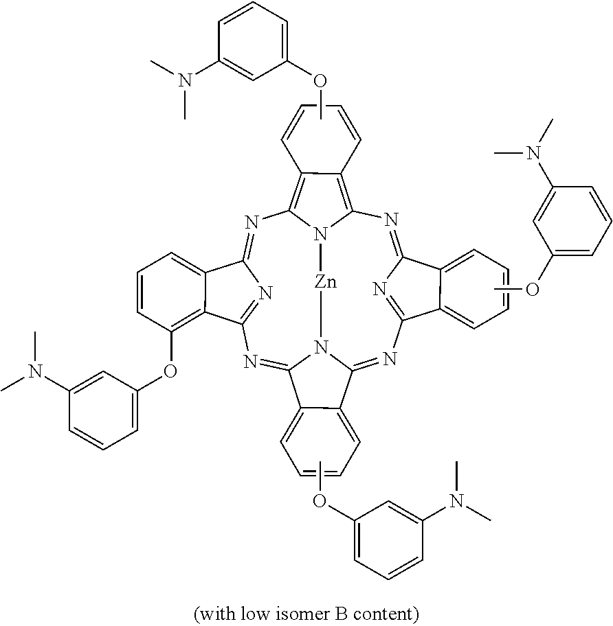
N1=C2N=C(C3=CC=CC=C23)N=C2N3C(=NC4=NC(=NC5=C6C(=C1N5[Zn]3)C=CC=C6)C1=CC=CC(OC3=CC=CC(N(C)C)=C3)=C41)C1=CC=CC=C21.COC1=CC=CC(N(C)C)=C1.COC1=CC=CC(N(C)C)=C1.COC1=CC=CC(N(C)C)=C1
